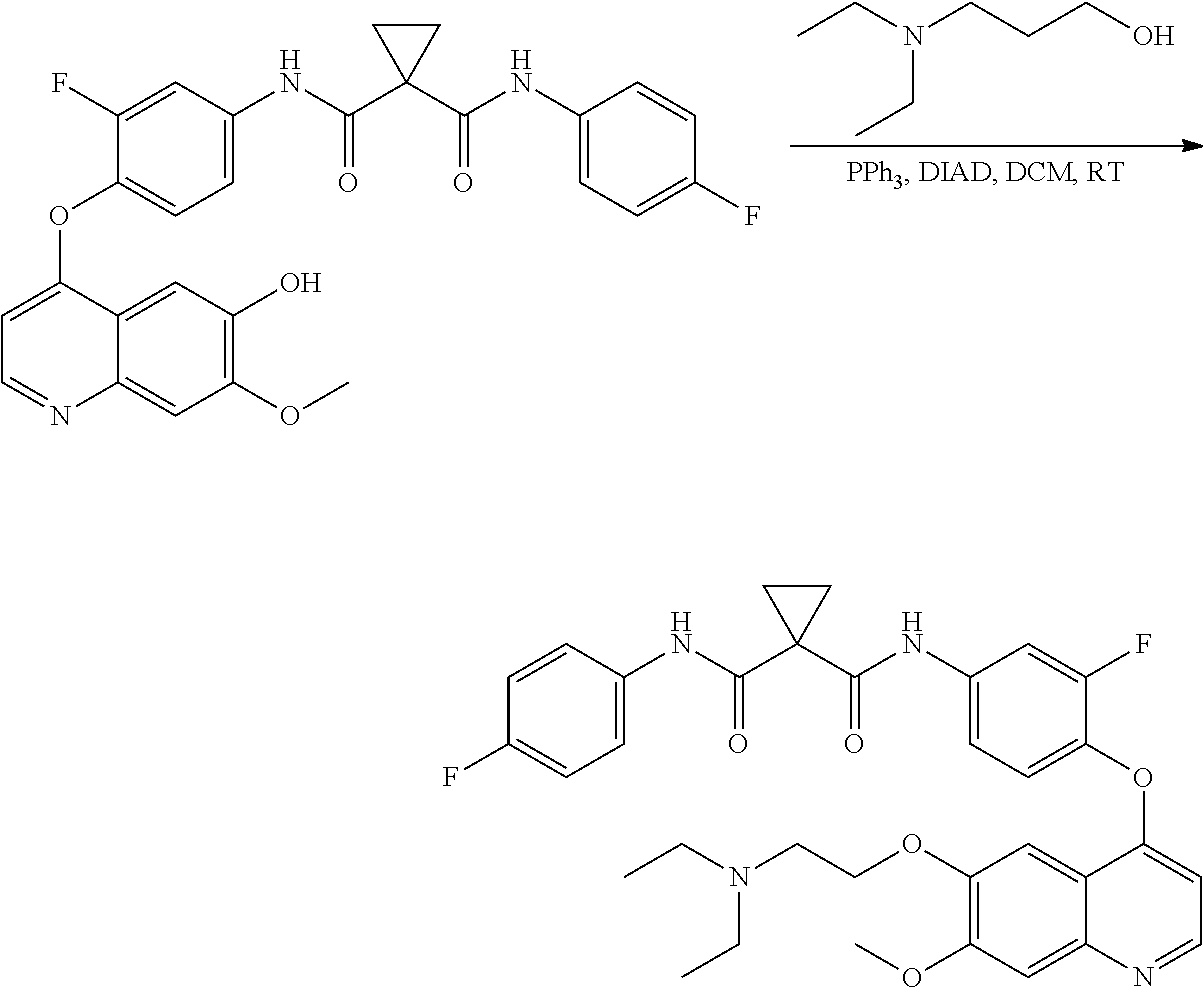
C1(OCCN(CC)CC)=C(OC)C=C2C(=C1)C(OC1=CC=C(NC(C3(C(NC4=CC=C(F)C=C4)=O)CC3)=O)C=C1F)=CC=N2.C1(O)=C(OC)C=C2C(=C1)C(OC1=CC=C(NC(C3(C(NC4=CC=C(F)C=C4)=O)CC3)=O)C=C1F)=CC=N2.CCN(CCCO)CC
